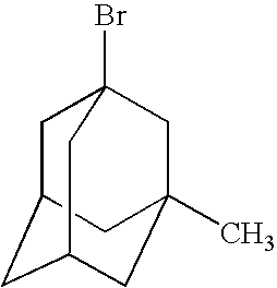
C1C2CC3CC(C)(CC1(Br)C3)C2
